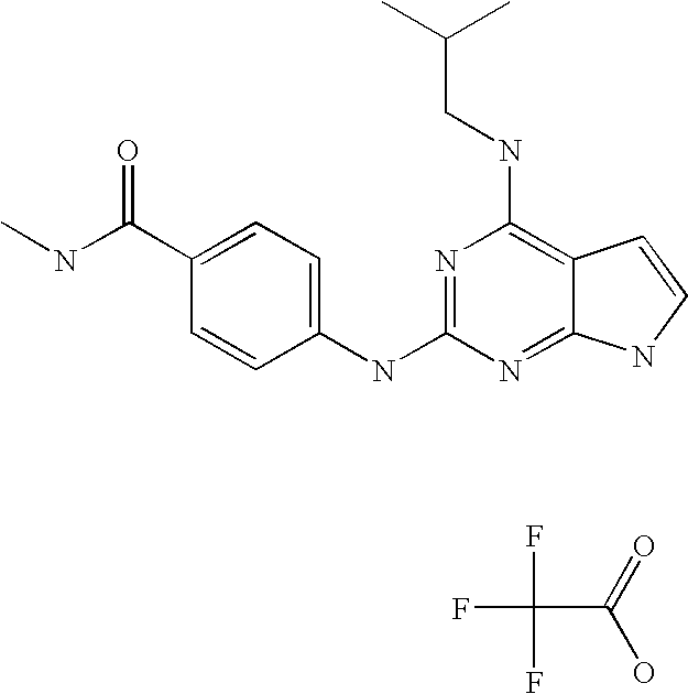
CNC(C1=CC=C(NC2=NC(NCC(C)C)=C3C(=N2)NC=C3)C=C1)=O.O=C(O)C(F)(F)F
